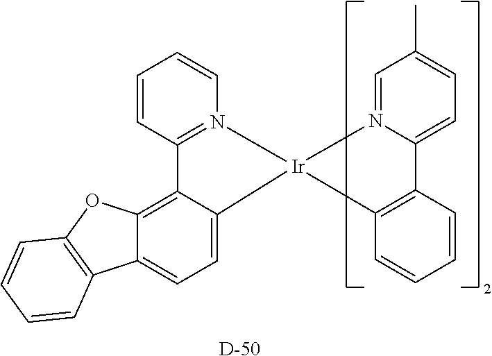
C1=CN2=C(C=C1)C1=C3C(=CC=C1[Ir]21N2=CC(C)=CC=C2C2=C1C=CC=C2)C1=C(O3)C=CC=C1.[D]
